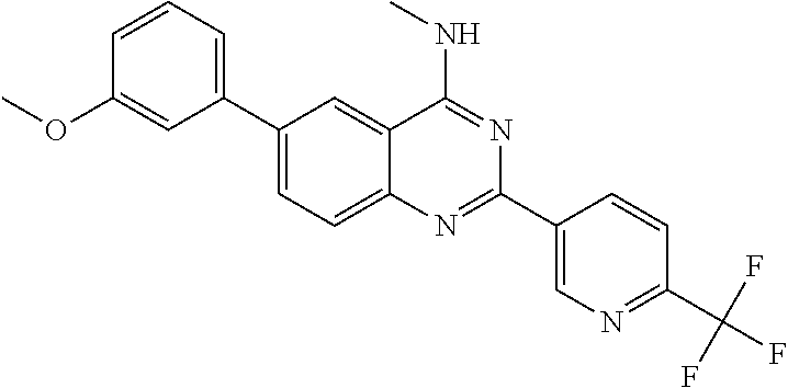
C1(C2=CC=CC(OC)=C2)=CC=C2C(=C1)C(NC)=NC(C1=CN=C(C(F)(F)F)C=C1)=N2
